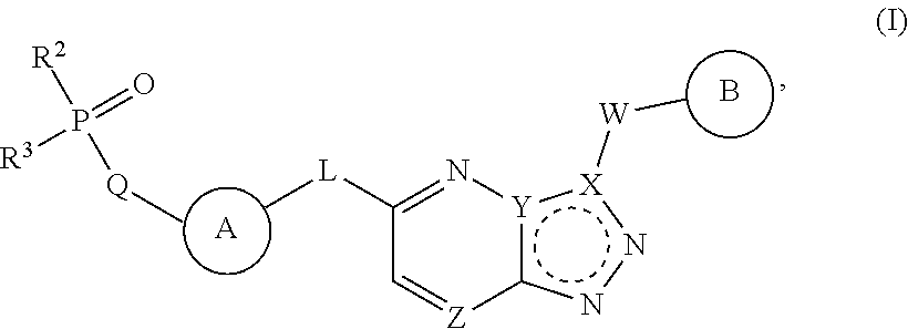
n1nc2[Y](:[X]1[W]C)N=C([L]C)C=[Z]2.B.[A].[Q](C)P([R3])([R2])=O
